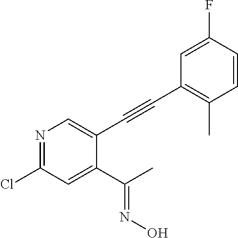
N1=C(Cl)C=C(C(C)=NO)C(C#CC2=C(C)C=CC(F)=C2)=C1
